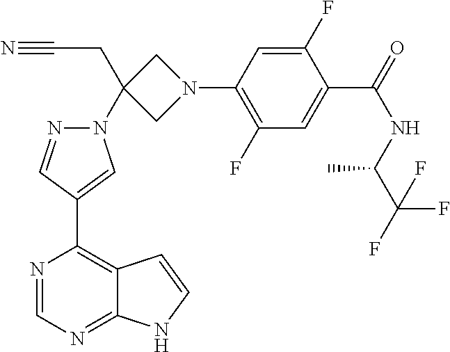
N#CCC1(N2N=CC(C3=C4C(=NC=N3)NC=C4)=C2)CN(C2=C(F)C=C(C(=O)NC(C(F)(F)F)C)C(F)=C2)C1
